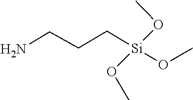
O(C)[Si](OC)(CCCN)OC
